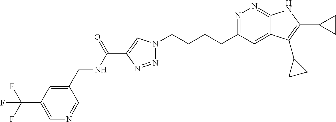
N1=C(CCCCN2N=NC(C(NCC3=CC(C(F)(F)F)=CN=C3)=O)=C2)C=C2C(=N1)NC(C1CC1)=C2C1CC1
